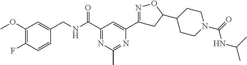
C1(OC)=C(F)C=CC(CNC(C2=NC(C)=NC(C3=NOC(C4CCN(C(=O)NC(C)C)CC4)C3)=C2)=O)=C1
